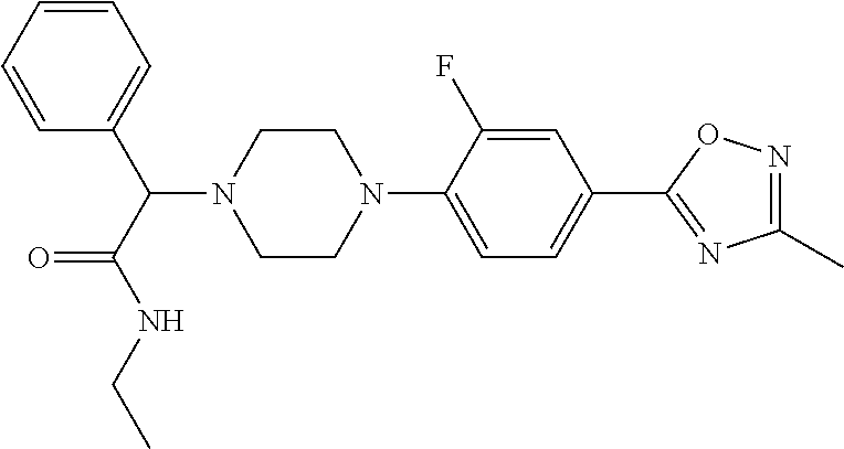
C1=CC=CC(C(C(NCC)=O)N2CCN(C3=CC=C(C4=NC(C)=NO4)C=C3F)CC2)=C1
